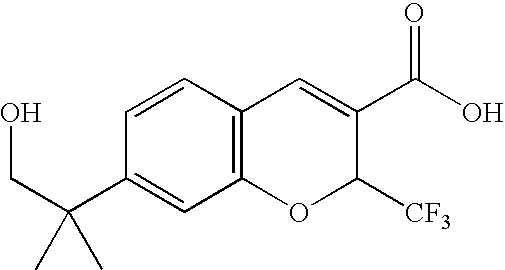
C(C(C1=CC2=C(C=C1)C=C(C(O)=O)C([CF3])O2)(C)C)O
